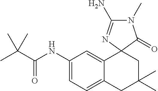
C(NC1=CC=C2C(=C1)C1(CC(C)(C)C2)C(=O)N(C)C(N)=N1)(C(C)(C)C)=O
